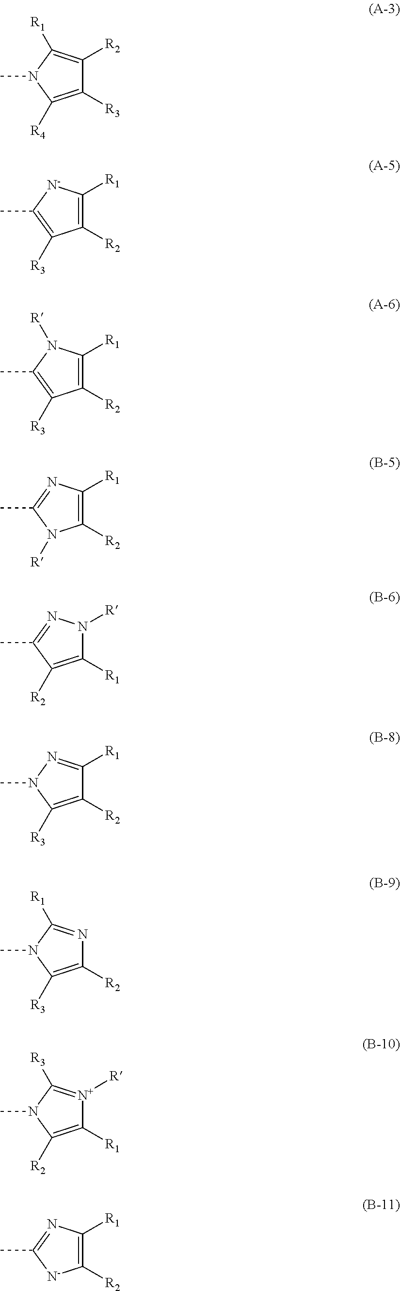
C1([R3])=C([R4])N(C)C([R1])=C1[R2].C1([R2])=C([R1])[N-]C(C)=C1[R3].C1([R2])=C([R1])N([R])C(C)=C1[R3].C1([R2])=C([R1])N=C(C)N1[R].C1([R1])=C([R2])C(C)=NN1[R].C1([R2])=C([R3])N(C)N=C1[R1].C1([R2])=C([R3])N(C)C([R1])=N1.C1([R1])=C([R2])N(C)C([R3])=[N+]1[R].C1([R2])=C([R1])N=C(C)[N-]1
